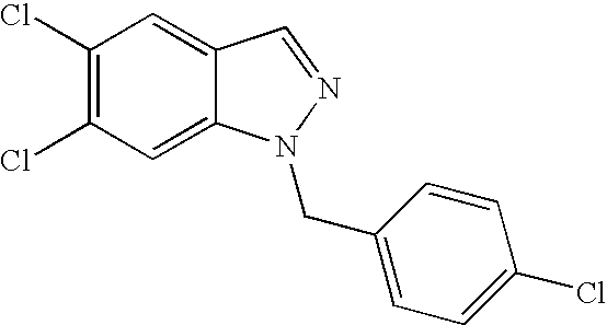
C1=C2C(=CC(Cl)=C1Cl)N(CC1=CC=C(Cl)C=C1)N=C2
